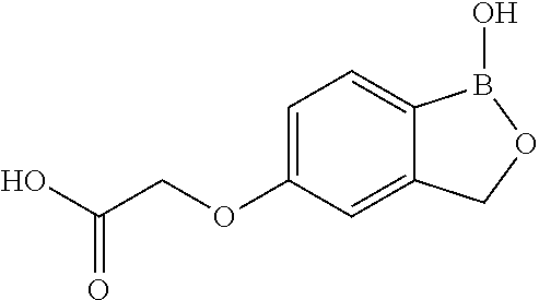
C1=C(OCC(O)=O)C=C2C(=C1)B(O)OC2
